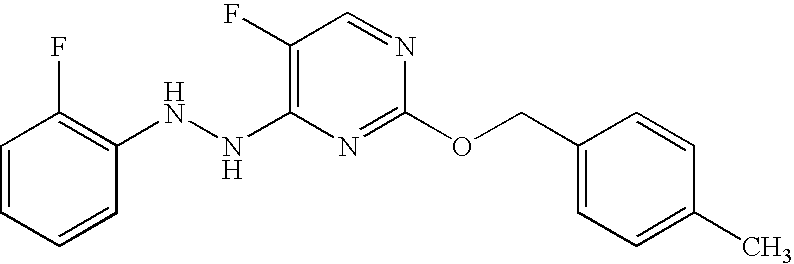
C1(F)=C(NNC2=C(F)C=CC=C2)N=C(OCC2=CC=C(C)C=C2)N=C1
